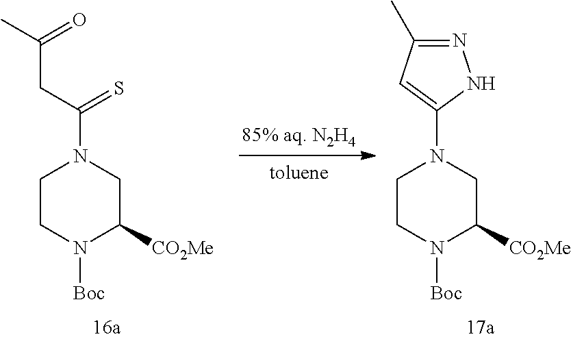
C1CN([Boc])C([CO2Me])CN1C1=CC(C)=NN1.C1CN([Boc])C([CO2Me])CN1C(CC(C)=O)=S
